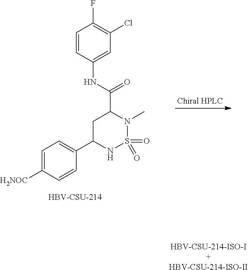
C1C(C2=CC=C([H2NOC])C=C2)NS(=O)(=O)N(C)C1C(NC1=CC(Cl)=C(F)C=C1)=O.[HBV-CSU-214].[HBV-CSU-214-ISO-I+HBV-CSU-214-ISO-II]
